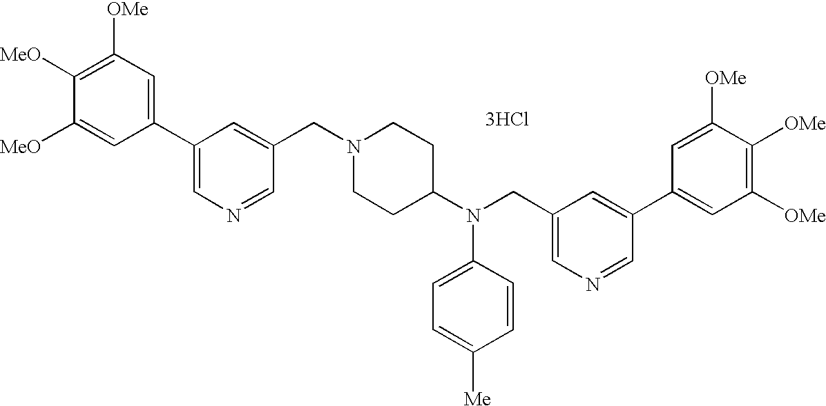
[3HCl].C1([OMe])=C([MeO])C([MeO])=CC(C2=CN=CC(CN3CCC(N(CC4=CN=CC(C5=CC([OMe])=C([OMe])C([OMe])=C5)=C4)C4=CC=C([Me])C=C4)CC3)=C2)=C1
